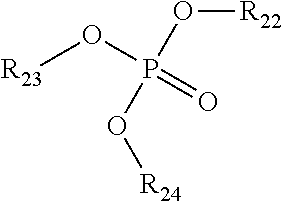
[R23]OP(=O)(O[R24])O[R22]
